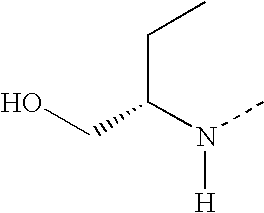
OCC(CC)N([H])C
